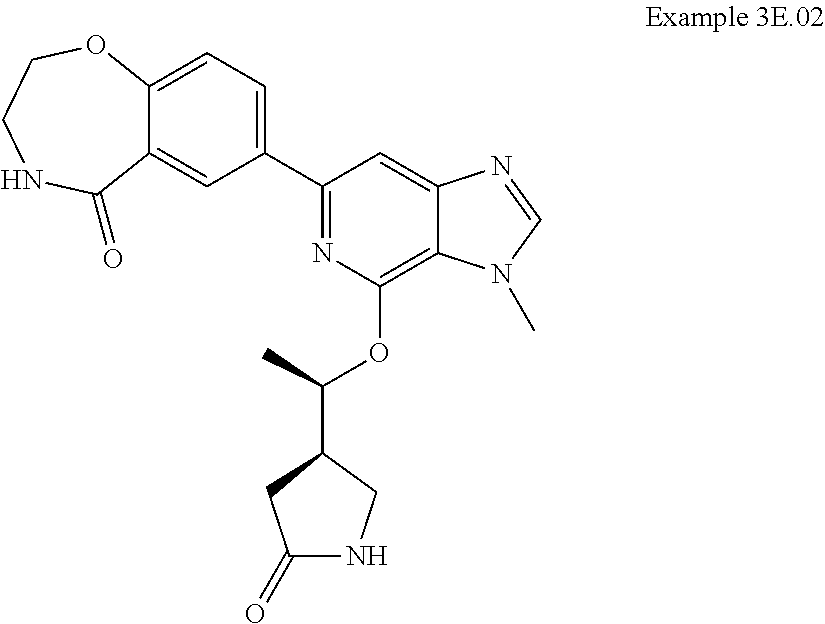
C1(C2=CC=C3C(=C2)C(=O)NCCO3)=NC(OC(C2CNC(=O)C2)C)=C2C(=C1)N=CN2C
